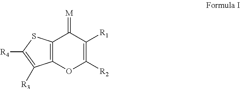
C12=C(SC([R4])=C1[R3])C(=[M])C([R1])=C([R2])O2
